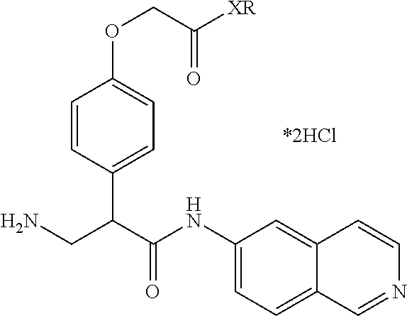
C12=CC(NC(C(CN)C3=CC=C(OCC([XR])=O)C=C3)=O)=CC=C1C=NC=C2
